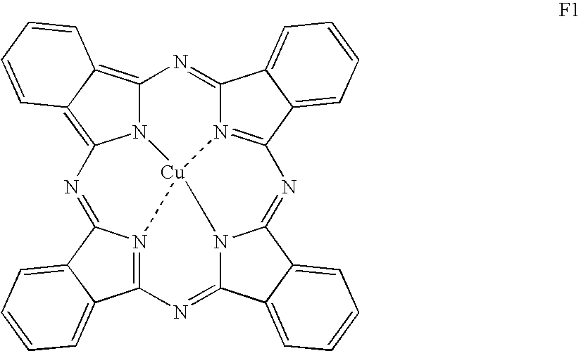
C12=C3C(=C4N=C5N6=C(C7=CC=CC=C57)N=C5N7C(=NC8=N(C(=N1)C1=CC=CC=C81)[Cu]67N24)C1=CC=CC=C51)C=CC=C3
